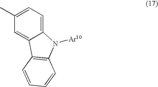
C12=CC=C(C)C=C1C1=C(N2[Ar10])C=CC=C1
